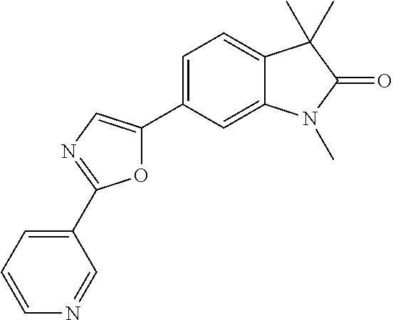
O1C(C2=CC=C3C(=C2)N(C)C(=O)C3(C)C)=CN=C1C1=CC=CN=C1
